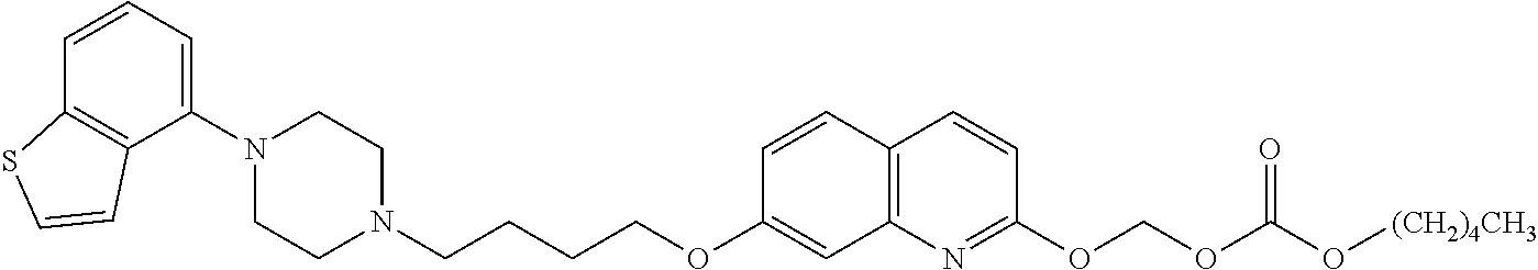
C1=CC2=C(C(N3CCN(CCCCOC4=CC5=C(C=C4)C=CC(OCOC(O[(CH2)4CH3])=O)=N5)CC3)=C1)C=CS2
